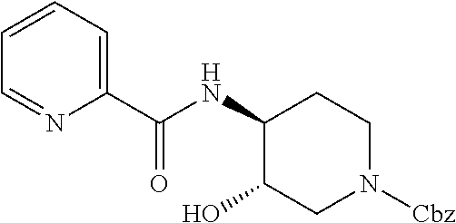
C1=CC=C(C(NC2C(O)CN([Cbz])CC2)=O)N=C1
